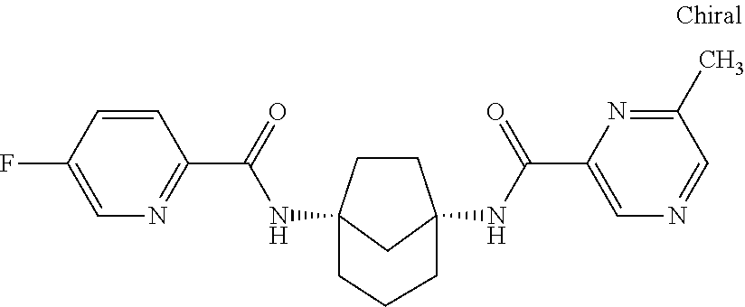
C1CC2(NC(C3=NC=C(F)C=C3)=O)CC1(NC(C1=CN=CC(C)=N1)=O)CCC2
